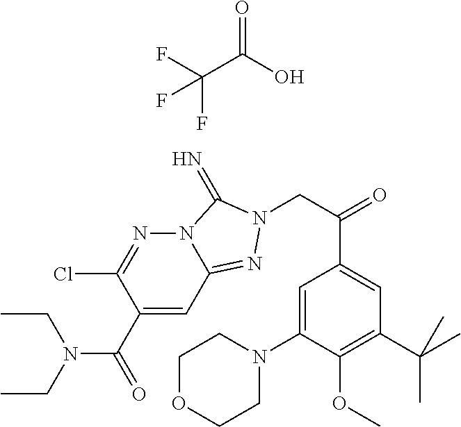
CCN(CC)C(C1=CC2=NN(CC(=O)C3=CC(C(C)(C)C)=C(OC)C(N4CCOCC4)=C3)C(=N)N2N=C1Cl)=O.C(C(O)=O)(F)(F)F
